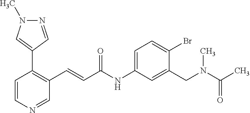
N1=CC(C2=C(C=CC(NC3=CC=C(Br)C(CN(C(C)=O)C)=C3)=O)C=NC=C2)=CN1C
